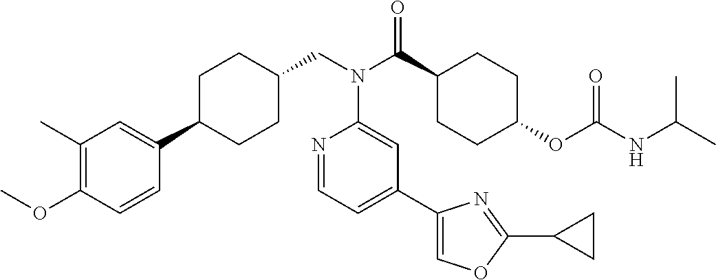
C1(C)=C(OC)C=CC(C2CCC(CN(C(C3CCC(OC(NC(C)C)=O)CC3)=O)C3=CC(C4=COC(C5CC5)=N4)=CC=N3)CC2)=C1
